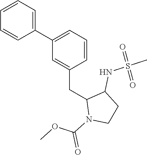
C1=CC=C(C2=CC=CC(CC3N(C(=O)OC)CCC3NS(=O)(=O)C)=C2)C=C1
